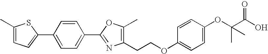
C1(C2=CC=C(C3=NC(CCOC4=CC=C(OC(C(O)=O)(C)C)C=C4)=C(C)O3)C=C2)=CC=C(C)S1
